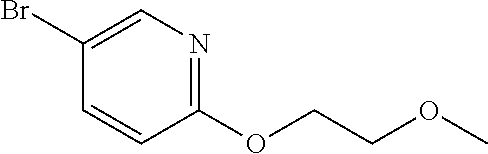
C1(Br)=CN=C(OCCOC)C=C1
